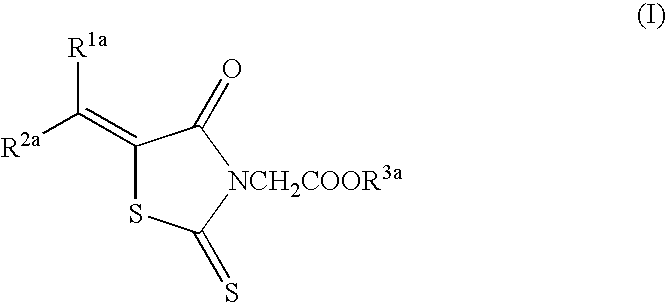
C1(=C([R1a])[R2a])SC(=S)[NCH2COOR3a]C1=O
